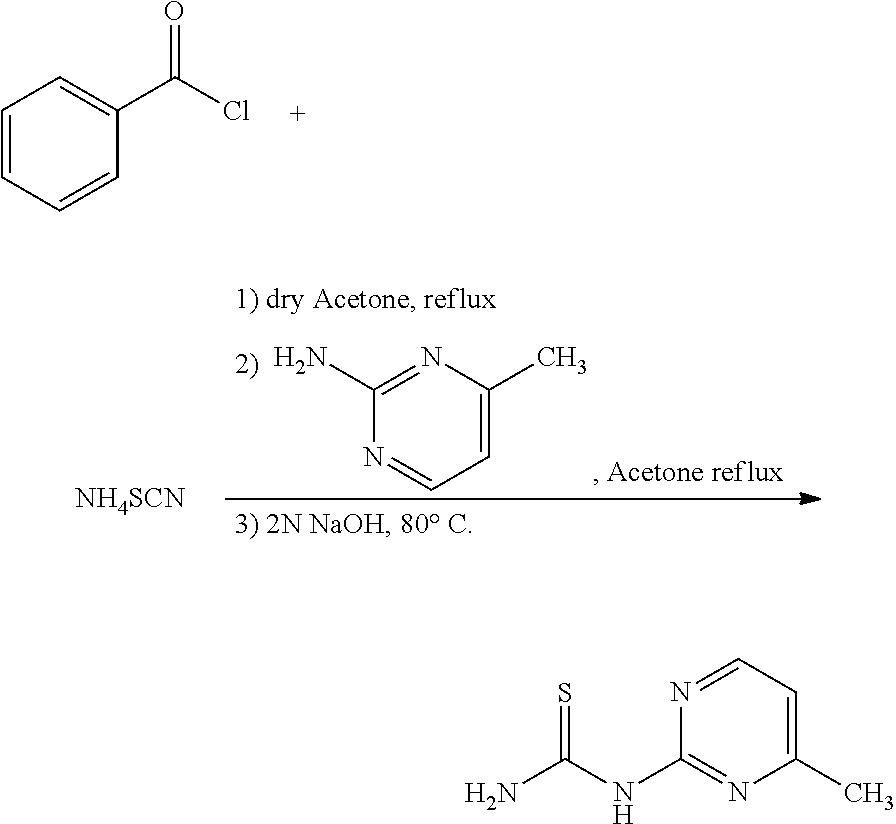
C1=CC=CC(C(Cl)=O)=C1.C1(N)=NC(C)=CC=N1.[NH4SCN].N1=CC=C(C)N=C1NC(N)=S
